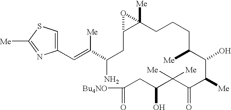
C1(C=C(C(CC2C([Me])(CCCC(C(C(C(C(C(CC(=O)[Bu4NO])O)([Me])[Me])=O)[Me])O)[Me])O2)N)[Me])=CSC([Me])=N1
